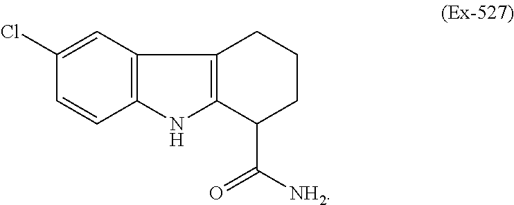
C1(Cl)=CC2=C(C=C1)NC1=C2CCCC1C([NH2])=O
